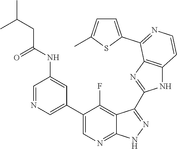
C1=NC=C(C2=CN=C3C(=C2F)C(C2=NC4=C(N2)C=CN=C4C2=CC=C(C)S2)=N[N H]3)C=C1NC(CC(C)C)=O
